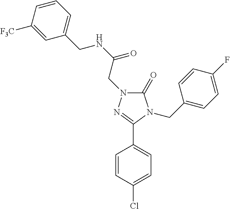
C(NC(=O)CN1C(=O)N(CC2=CC=C(F)C=C2)C(C2=CC=C(Cl)C=C2)=N1)C1=CC=CC([F3C])=C1
